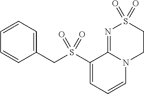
C(C1=CC=CC=C1)S(C1=CC=CN2C1=NS(=O)(=O)CC2)(=O)=O
